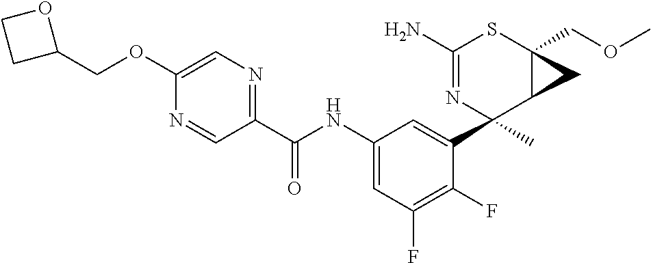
N1=CC(C(NC2=CC(F)=C(F)C(C3(C)C4C(COC)(SC(N)=N3)C4)=C2)=O)=NC=C1OCC1OCC1
